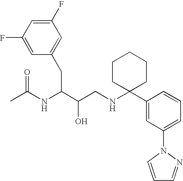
C1(F)=CC(F)=CC(CC(C(CNC2(C3=CC(N4N=CC=C4)=CC=C3)CCCCC2)O)NC(C)=O)=C1
